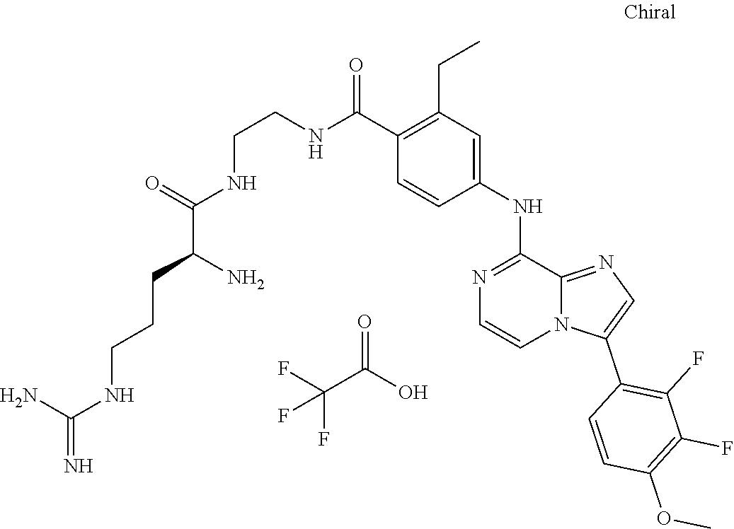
C1=CC(C(NCCNC(C(CCCNC(=N)N)N)=O)=O)=C(CC)C=C1NC1=NC=CN2C1=NC=C2C1=C(F)C(F)=C(OC)C=C1.C(C(O)=O)(F)(F)F
